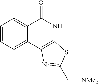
C1=CC=C2C(=C1)C(=O)NC1=C2N=C(C[NMe2])S1
